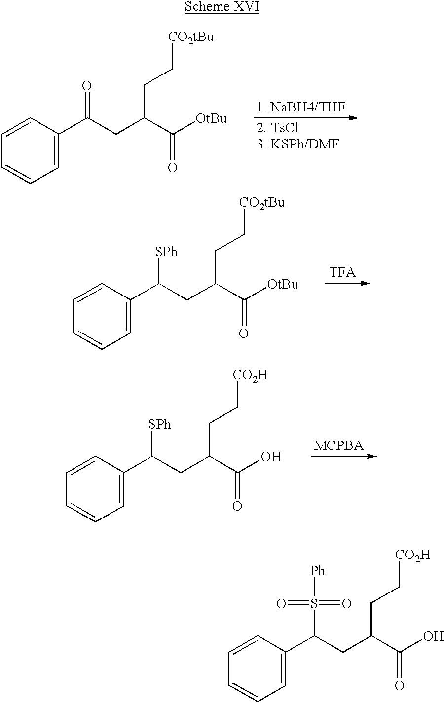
C1=C(C(CC(C([OtBu])=O)CC[CO2tBu])=O)C=CC=C1.C1=C(C(CC(C([OtBu])=O)CC[CO2tBu])[SPh])C=CC=C1.C1=C(C(CC(C(O)=O)CC[CO2H])[SPh])C=CC=C1.C1=C(C(CC(C(O)=O)CC[CO2H])S([Ph])(=O)=O)C=CC=C1
